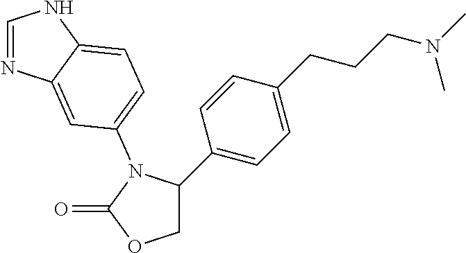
C1OC(=O)N(C2=CC=C3C(=C2)N=CN3)C1C1=CC=C(CCCN(C)C)C=C1
